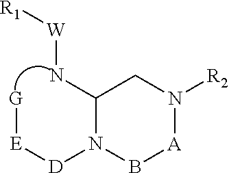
[D](N1C(N[W][R1])CN([R2])[A]B1)[E][G]
